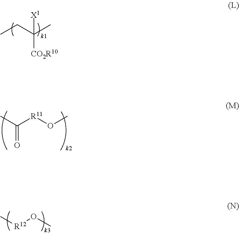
CCC(C)([X1])[CO2R10].CC([R11]OC)=O.C[R12]OC
